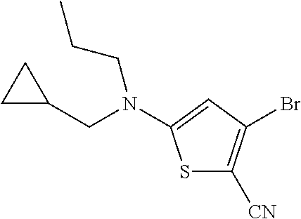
S1C([CN])=C(Br)C=C1N(CC1CC1)CCC
